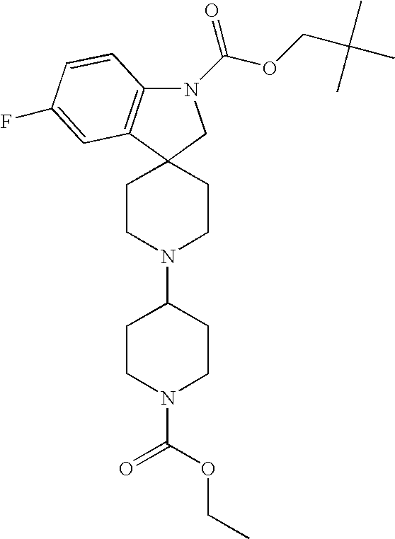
C12(CCN(C3CCN(C(=O)OCC)CC3)CC1)CN(C(OCC(C)(C)C)=O)C1=C2C=C(F)C=C1
